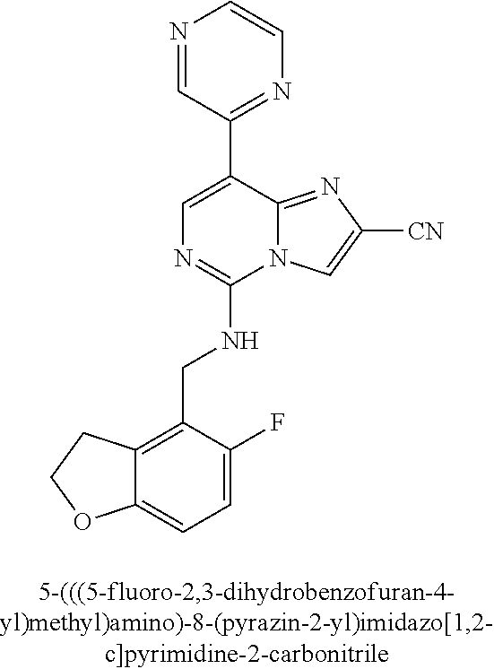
C12=CC=C(F)C(CNC3=NC=C(C4=NC=CN=C4)C4=NC([CN])=CN34)=C1CCO2
